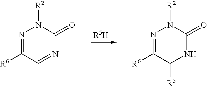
N1=C([R6])C=NC(=O)N1[R2].N1=C([R6])C([R5])NC(=O)N1[R2]
